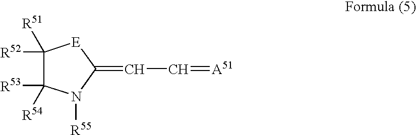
C1([R51])([R52])C([R54])([R53])N([R55])C(=CC=[A51])[E]1
